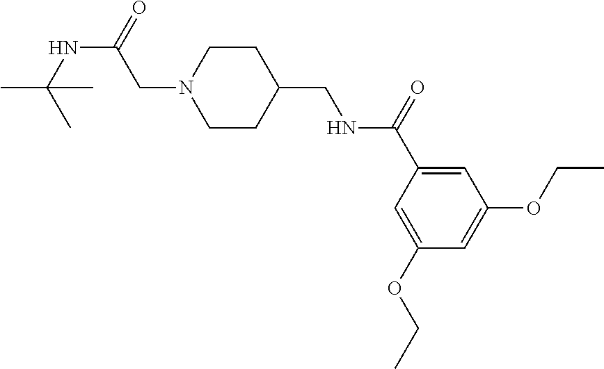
N1(CC(NC(C)(C)C)=O)CCC(CNC(C2=CC(OCC)=CC(OCC)=C2)=O)CC1
